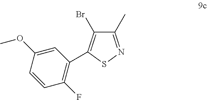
CC1=NSC(C2=C(F)C=CC(OC)=C2)=C1Br
